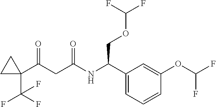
C1(C(CC(NC(C2=CC=CC(OC(F)F)=C2)COC(F)F)=O)=O)(C(F)(F)F)CC1
